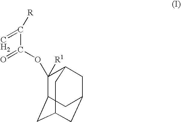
C1(OC(C(=C)[R])=O)([R1])C2CC3CC(CC1C3)C2
